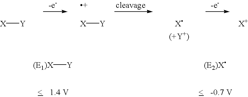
[X][Y].[X][Y].[X+].[(E1)X][Y].[X].[(+Y+)].[(E2)X]
